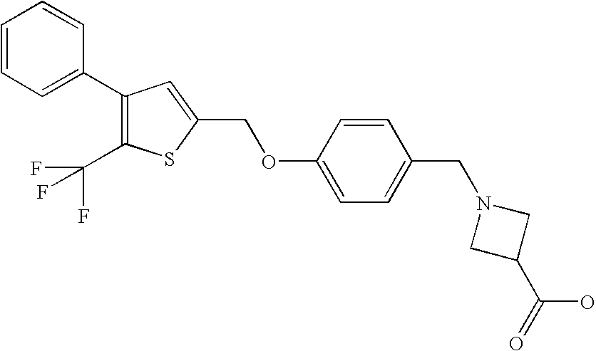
C1=CC=CC=C1C1=C(C(F)(F)F)SC(COC2=CC=C(CN3CC(C(O)=O)C3)C=C2)=C1
